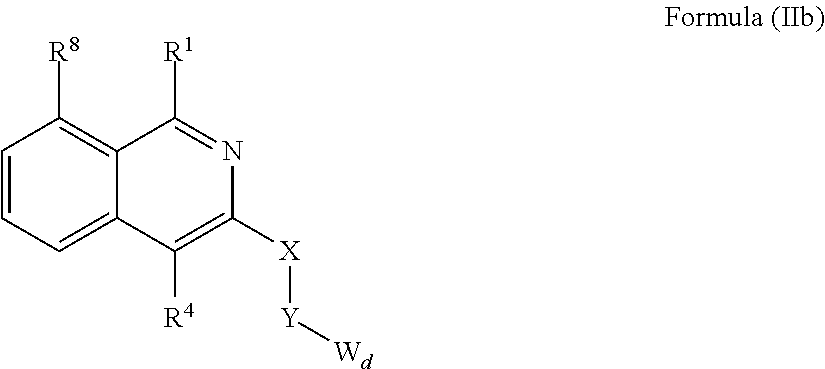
C1=CC=C2C(=C1[R8])C([R1])=NC([X][Y][Wd])=C2[R4]
